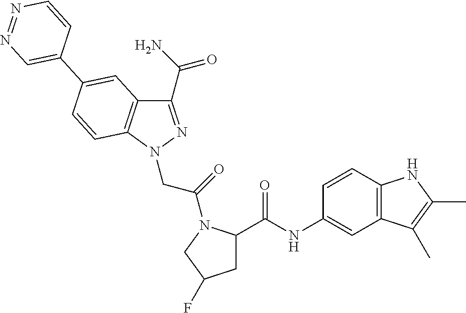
C1(C(=O)N)=NN(CC(=O)N2C(C(NC3=CC4=C(C=C3)NC(C)=C4C)=O)CC(F)C2)C2=C1C=C(C1=CN=NC=C1)C=C2
